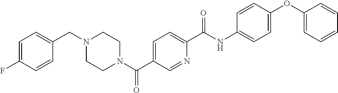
C1(F)=CC=C(CN2CCN(C(C3=CC=C(C(NC4=CC=C(OC5=CC=CC=C5)C=C4)=O)N=C3)=O)CC2)C=C1
